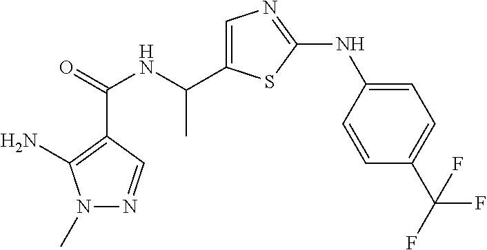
C(=O)(NC(C)C1=CN=C(NC2=CC=C(C(F)(F)F)C=C2)S1)C1=C(N)N(C)N=C1
